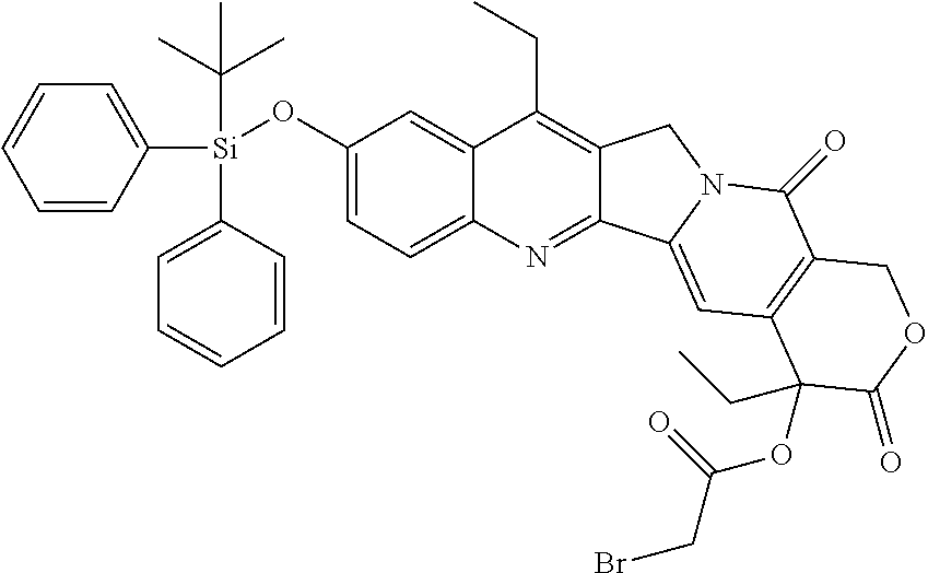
C1=CC([Si](C2=CC=CC=C2)(C(C)(C)C)OC2=CC=C3C(=C2)C(CC)=C2C(=N3)C3=CC4=C(C(=O)N3C2)COC(=O)C4(CC)OC(=O)CBr)=CC=C1
